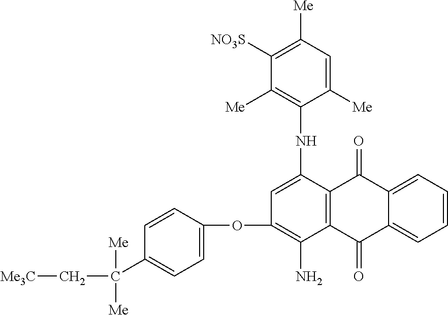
C1([NO3S])=C([Me])C=C([Me])C(NC2=CC(OC3=CC=C(C(C[Me3C])([Me])[Me])C=C3)=C(N)C3=C2C(=O)C2=CC=CC=C2C3=O)=C1[Me]
